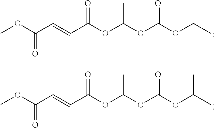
COC(C=CC(OC(OC(OCC)=O)C)=O)=O.COC(C=CC(OC(OC(OC(C)C)=O)C)=O)=O
